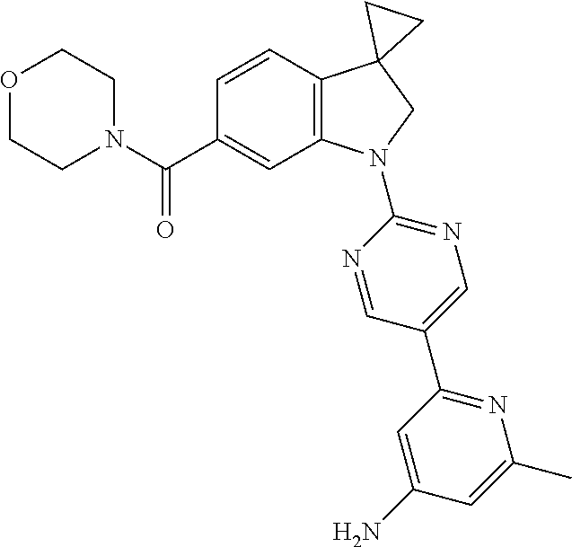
N1(C(C2=CC3=C(C=C2)C2(CN3C3=NC=C(C4=NC(C)=CC(N)=C4)C=N3)CC2)=O)CCOCC1
